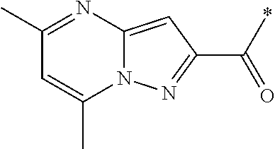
C1(C)=NC2=CC(C(=O)*)=NN2C(C)=C1
